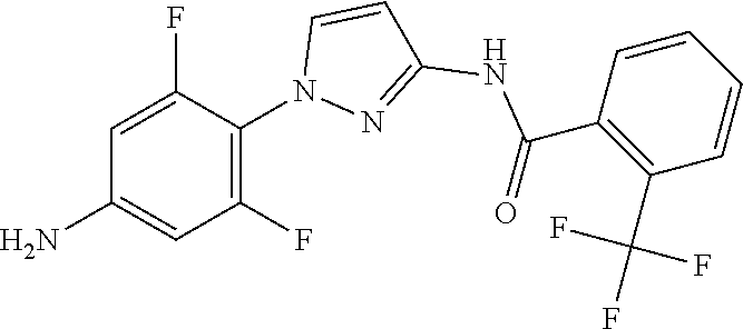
C(=O)(NC1=NN(C2=C(F)C=C(N)C=C2F)C=C1)C1=C(C(F)(F)F)C=CC=C1
